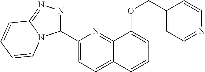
C1(C2=NN=C3N2C=CC=C3)=CC=C2C(=N1)C(OCC1=CC=NC=C1)=CC=C2
